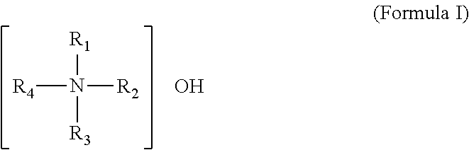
[R4]N([R2])([R1])[R3].O
